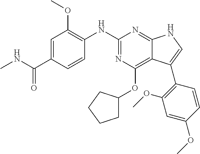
C1(NC2=NC(OC3CCCC3)=C3C(=N2)NC=C3C2=C(OC)C=C(OC)C=C2)=C(OC)C=C(C(=O)NC)C=C1
